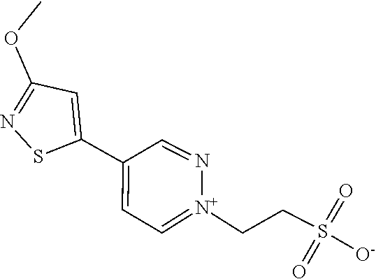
O=S([O-])(=O)CC[N+]1=CC=C(C2=CC(OC)=NS2)C=N1
